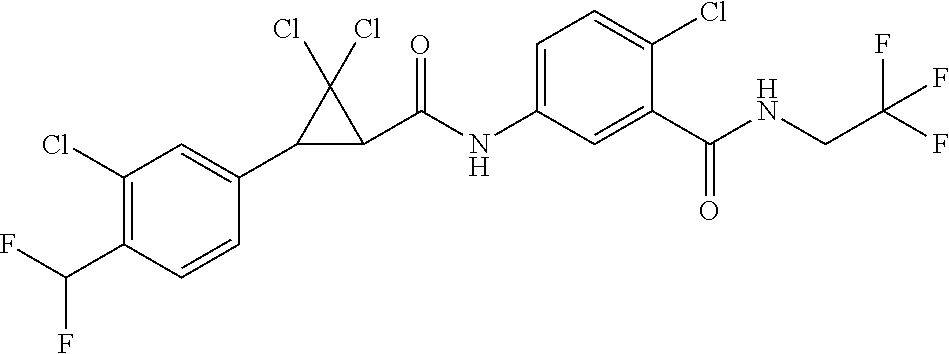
C1=CC(C2C(C(NC3=CC=C(Cl)C(C(NCC(F)(F)F)=O)=C3)=O)C2(Cl)Cl)=CC(Cl)=C1C(F)F
